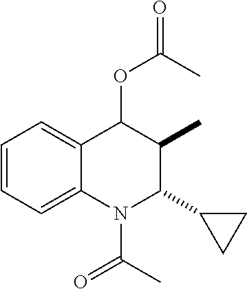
C12=CC=CC=C1C(OC(=O)C)C(C)C(C1CC1)N2C(C)=O
